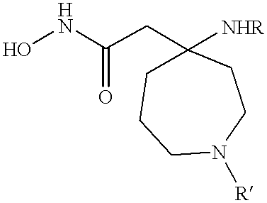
ONC(CC1([NHR])CCCN([R])CC1)=O
